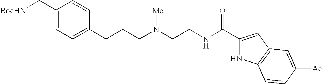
C1(C[BocHN])=CC=C(CCCN(CCNC(C2=CC3=C(N2)C=CC([Ac])=C3)=O)[Me])C=C1
